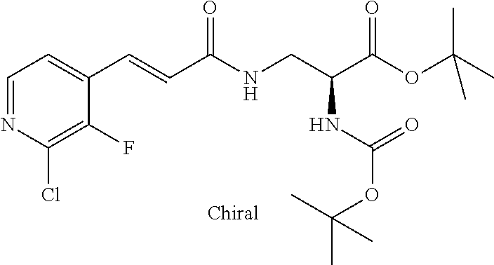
C1=NC(Cl)=C(F)C(C=CC(NCC(C(OC(C)(C)C)=O)NC(=O)OC(C)(C)C)=O)=C1
